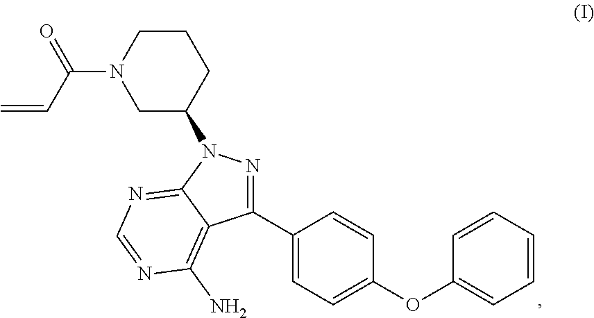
C1(C2=NN(C3CCCN(C(C=C)=O)C3)C3=NC=NC(N)=C23)=CC=C(OC2=CC=CC=C2)C=C1
